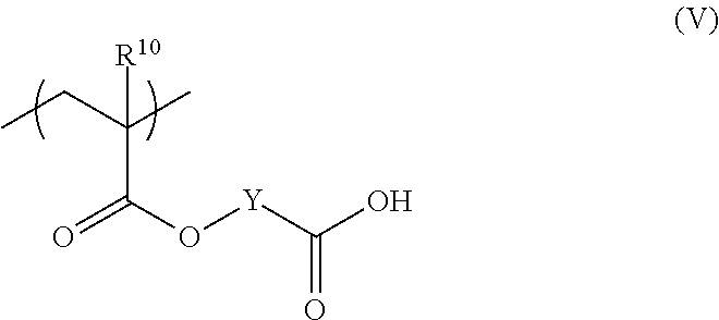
C(C(O[Y]C(O)=O)=O)(CC)(C)[R10]
